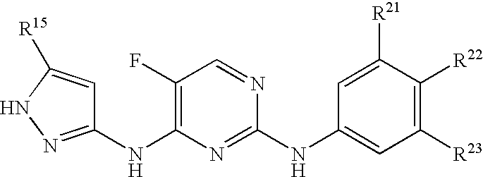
C1=C(NC2=NC(NC3=NNC([R15])=C3)=C(F)C=N2)C=C([R21])C([R22])=C1[R23]
